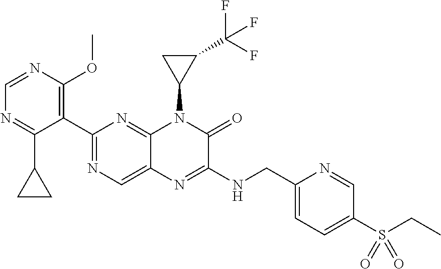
C1=NC(OC)=C(C2=NC=C3C(=N2)N(C2C(C(F)(F)F)C2)C(=O)C(NCC2=CC=C(S(CC)(=O)=O)C=N2)=N3)C(C2CC2)=N1
